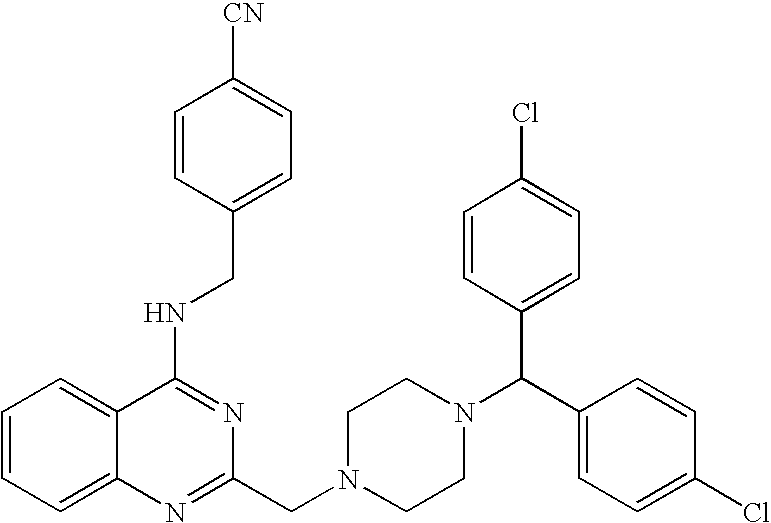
C1=CC=C2C(=C1)C(NCC1=CC=C([CN])C=C1)=NC(CN1CCN(C(C3=CC=C(Cl)C=C3)C3=CC=C(Cl)C=C3)CC1)=N2
